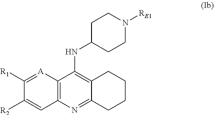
C1C(NC2=C3C(=NC4=C2[A]=C([R1])C([R2])=C4)CCCC3)CCN([RE1])C1
